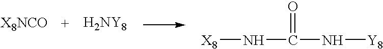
[H2NY8].[X8]NC(N[Y8])=O
